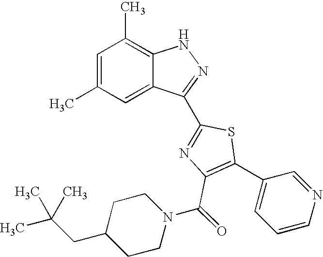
C1=C(C)C=C2C(=C1C)NN=C2C1=NC(C(N2CCC(CC(C)(C)C)CC2)=O)=C(C2=CC=CN=C2)S1
